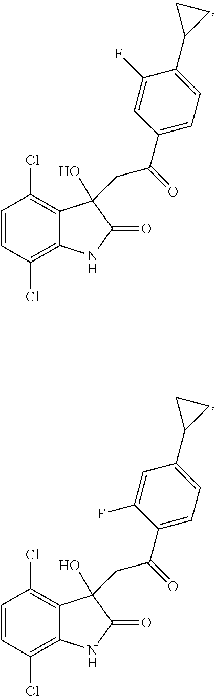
C(C(C1=CC=C(C2CC2)C=C1F)=O)C1(O)C2=C(Cl)C=CC(Cl)=C2NC1=O.C(C(C1=CC=C(C2CC2)C(F)=C1)=O)C1(O)C2=C(Cl)C=CC(Cl)=C2NC1=O
